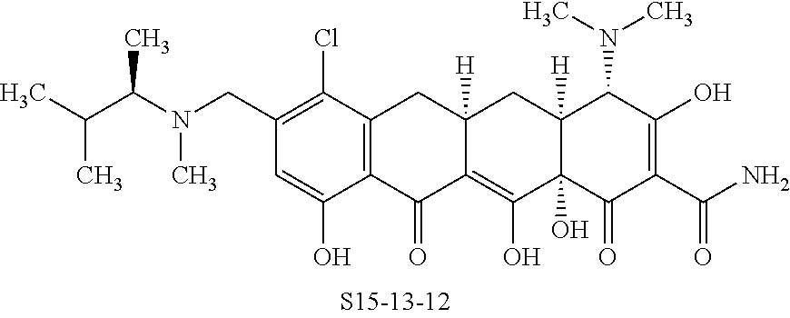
C1(CN(C)C(C)C(C)C)=C(Cl)C2=C(C(O)=C1)C(=O)C1=C(O)C3(O)C([H])(CC1([H])C2)C(N(C)C)C(O)=C(C(N)=O)C3=O
